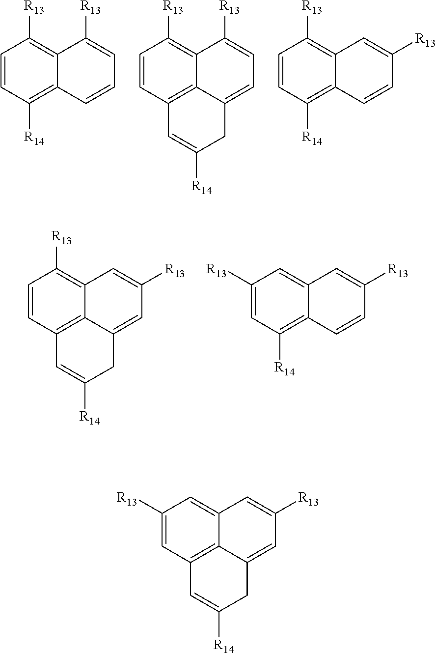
C1=CC([R14])=C2C(=C1[R13])C([R13])=CC=C2.C1=CC2=C3C(=C1[R13])C([R13])=CC=C3CC([R14])=C2.C1=CC([R14])=C2C(=C1[R13])C=C([R13])C=C2.C1=CC2=C3C(=C1[R13])C=C([R13])C=C3CC([R14])=C2.C1([R13])=CC([R14])=C2C(=C1)C=C([R13])C=C2.C1([R13])=CC2=C3C(=C1)C=C([R13])C=C3CC([R14])=C2
